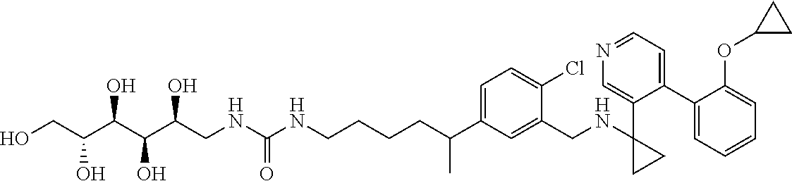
C1(C2=CC=NC=C2C2(NCC3=CC(C(CCCCNC(NCC(C(C(C(CO)O)O)O)O)=O)C)=CC=C3Cl)CC2)=CC=CC=C1OC1CC1
